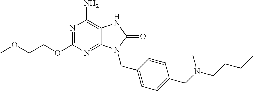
N1=C(OCCOC)N=C2C(=C1N)NC(=O)N2CC1=CC=C(CN(CCCC)C)C=C1
